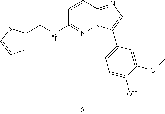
C(NC1=NN2C(=NC=C2C2=CC=C(O)C(OC)=C2)C=C1)C1=CC=CS1
